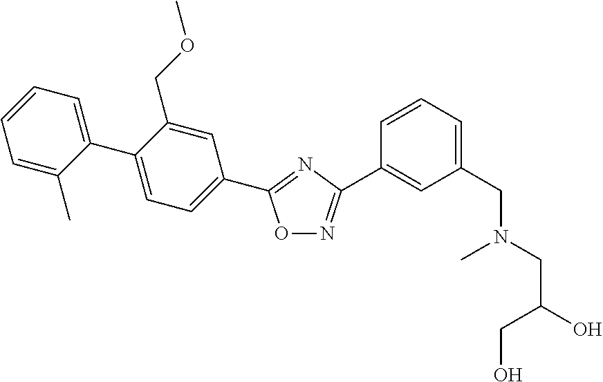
O1N=C(C2=CC(CN(CC(O)CO)C)=CC=C2)N=C1C1=CC=C(C2=CC=CC=C2C)C(COC)=C1
